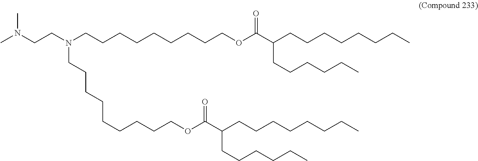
CN(C)CCN(CCCCCCCCCOC(C(CCCCCCCC)CCCCCC)=O)CCCCCCCCCOC(=O)C(CCCCCC)CCCCCCCC
